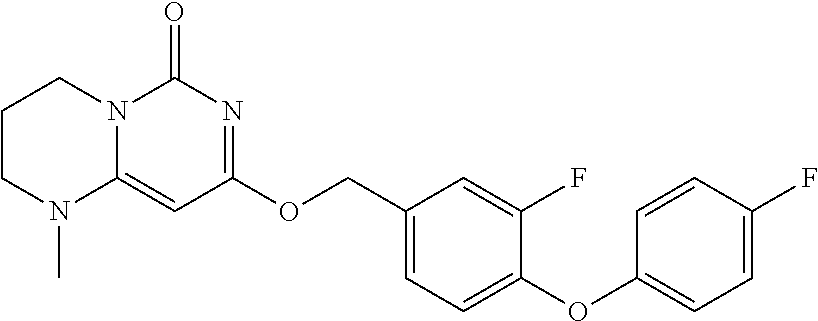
C1(COC2=NC(=O)N3C(=C2)N(C)CCC3)=CC=C(OC2=CC=C(F)C=C2)C(F)=C1
